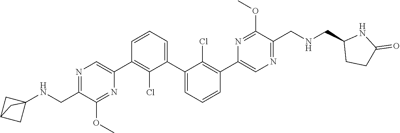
N1=C(CNC23CC(C2)C3)C(OC)=NC(C2=C(Cl)C(C3=CC=CC(C4=CN=C(CNCC5CCC(=O)N5)C(OC)=N4)=C3Cl)=CC=C2)=C1
